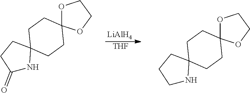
[LiAlH4].[THF].C1(=O)NC2(CC1)CCC1(CC2)OCCO1.C1NC2(CC1)CCC1(CC2)OCCO1
